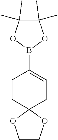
C1CC2(CC=C1B1OC(C)(C)C(C)(C)O1)OCCO2
